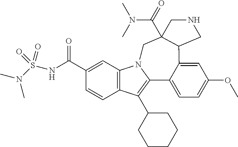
C12=C(C=C(C(NS(N(C)C)(=O)=O)=O)C=C1)N1C(=C2C2CCCCC2)C2=CC=C(OC)C=C2C2C(C(=O)N(C)C)(C1)CNC2
